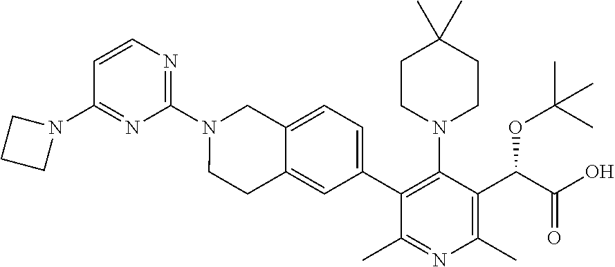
C1CN(C2=NC(N3CCC4=CC(C5=C(N6CCC(C)(C)CC6)C(C(C(=O)O)OC(C)(C)C)=C(C)N=C5C)=CC=C4C3)=NC=C2)C1
